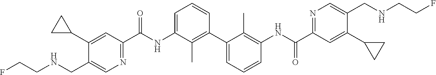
C1(C2CC2)=CC(C(NC2=CC=CC(C3=CC=CC(NC(C4=NC=C(CNCCF)C(C5CC5)=C4)=O)=C3C)=C2C)=O)=NC=C1CNCCF
